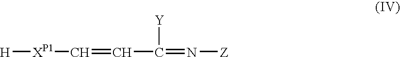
[XP1](C=CC([Y])=N[Z])[H]
